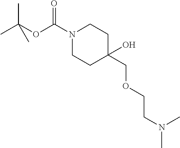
O(C(N1CCC(COCCN(C)C)(O)CC1)=O)C(C)(C)C
